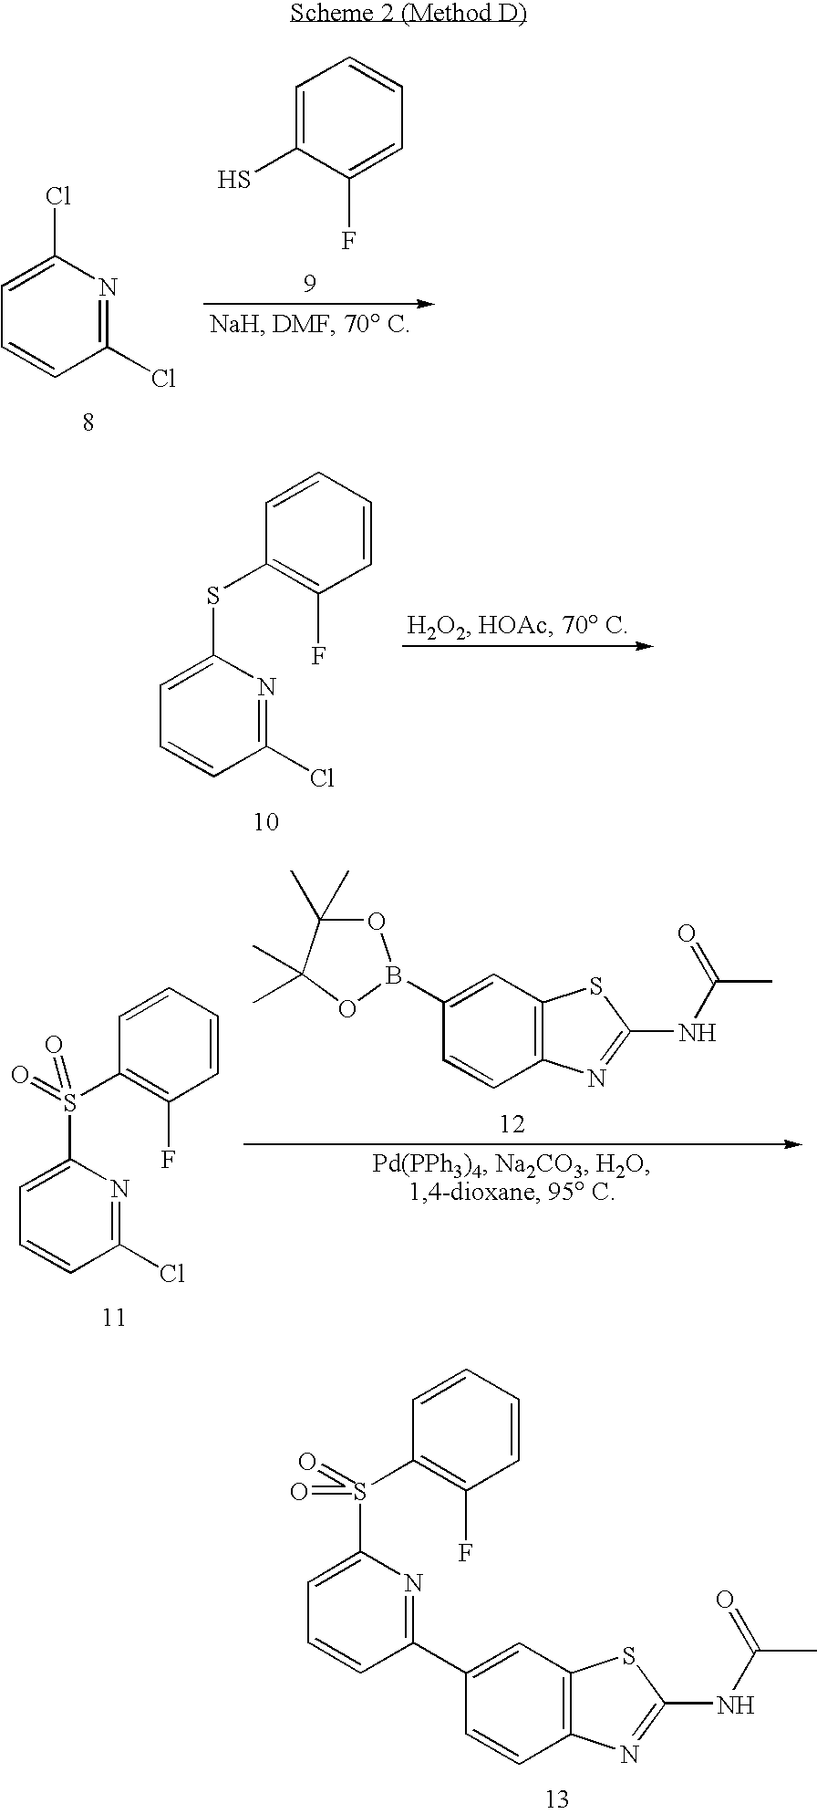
C1=C(S)C(F)=CC=C1.C1=C(Cl)N=C(Cl)C=C1.C1=C(SC2=C(F)C=CC=C2)N=C(Cl)C=C1.C1(B2OC(C)(C)C(C)(C)O2)=CC2=C(C=C1)N=C(NC(C)=O)S2.C1=C(S(C2=C(F)C=CC=C2)(=O)=O)N=C(Cl)C=C1.C1=C(S(C2=C(F)C=CC=C2)(=O)=O)N=C(C2=CC3=C(C=C2)N=C(NC(C)=O)S3)C=C1
